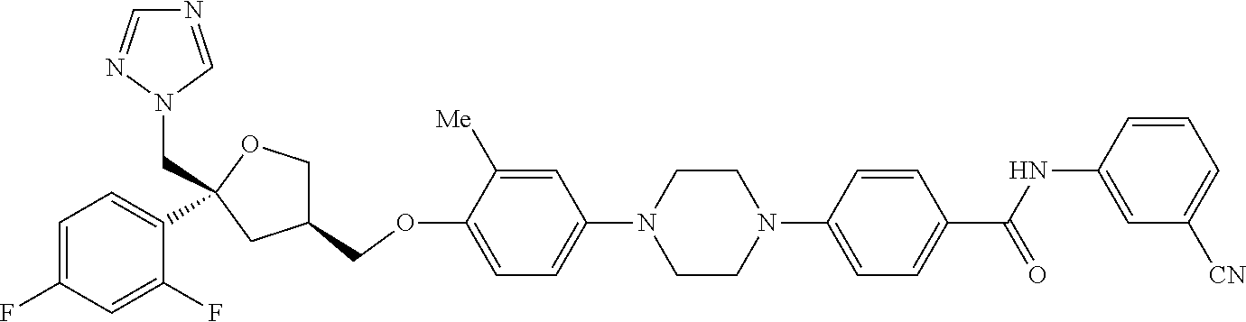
C1=C([Me])C(OCC2COC(CN3C=NC=N3)(C3=CC=C(F)C=C3F)C2)=CC=C1N1CCN(C2=CC=C(C(NC3=CC([CN])=CC=C3)=O)C=C2)CC1
